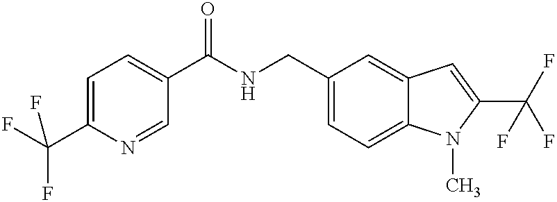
C1(CNC(C2=CC=C(C(F)(F)F)N=C2)=O)=CC=C2C(=C1)C=C(C(F)(F)F)N2C
